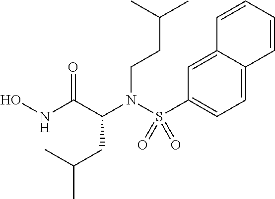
S(N(C(C(NO)=O)CC(C)C)CCC(C)C)(C1=CC=C2C(=C1)C=CC=C2)(=O)=O
